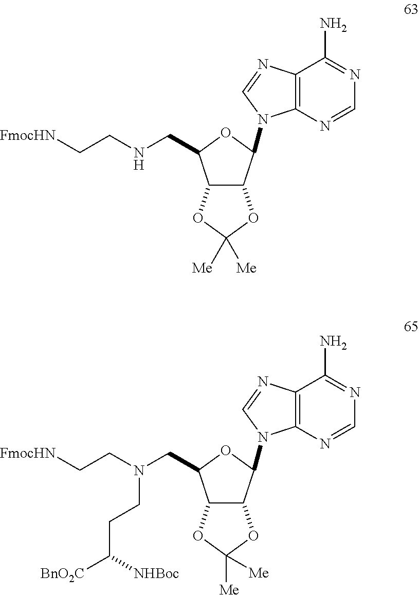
C12C(C(N3C4=C(C(N)=NC=N4)N=C3)OC1CNCC[FmocHN])OC([Me])([Me])O2.C12C(C(N3C4=C(C(N)=NC=N4)N=C3)OC1CN(CC[FmocHN])CCC([BnO2C])[NHBoc])OC([Me])([Me])O2
